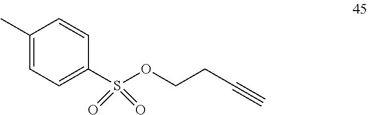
C1(C)=CC=C(S(OCCC#C)(=O)=O)C=C1
